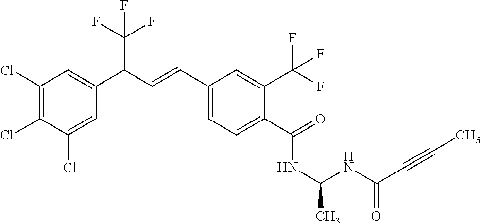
C1(Cl)=C(Cl)C(Cl)=CC(C(C=CC2=CC=C(C(=O)NC(C)NC(C#CC)=O)C(C(F)(F)F)=C2)C(F)(F)F)=C1
